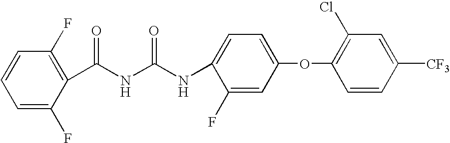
C1=C(F)C(C(NC(NC2=CC=C(OC3=C(Cl)C=C([CF3])C=C3)C=C2F)=O)=O)=C(F)C=C1
